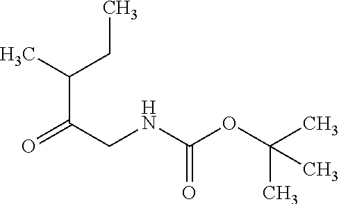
C(C(C)CC)(CNC(OC(C)(C)C)=O)=O
